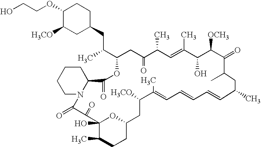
C1(OCCO)C([H3CO])CC(CC(C)C2CC(=O)C(C)C=C(C)C(O)C([OCH3])C(=O)C(C)CC(C)C=CC=CC=C(C)C([H3CO])CC3CCC(C)C(O)(C(=O)C(=O)N4C(C(=O)O2)CCCC4)O3)CC1
